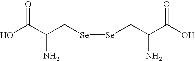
OC(C(N)C[Se][Se]CC(N)C(=O)O)=O
